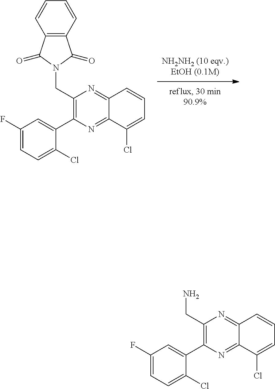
C12=NC(C3=CC(F)=CC=C3Cl)=C(CN3C(=O)C4=C(C3=O)C=CC=C4)N=C1C=CC=C2Cl.C12=NC(C3=CC(F)=CC=C3Cl)=C(CN)N=C1C=CC=C2Cl
